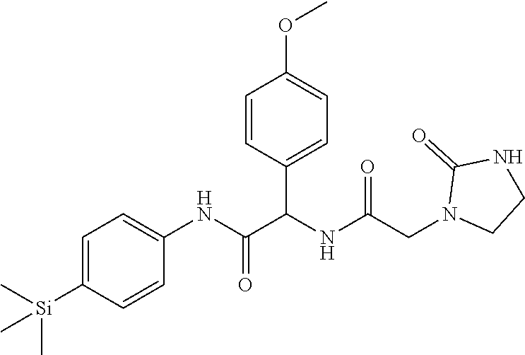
C1=C([Si](C)(C)C)C=CC(NC(=O)C(NC(CN2CCNC2=O)=O)C2=CC=C(OC)C=C2)=C1
